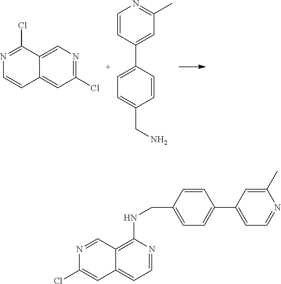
C12=CC(Cl)=NC=C1C(Cl)=NC=C2.C1=CC(C2=CC=C(CN)C=C2)=CC(C)=N1.C1=NC(Cl)=CC2=CC=NC(NCC3=CC=C(C4=CC=NC(C)=C4)C=C3)=C12
